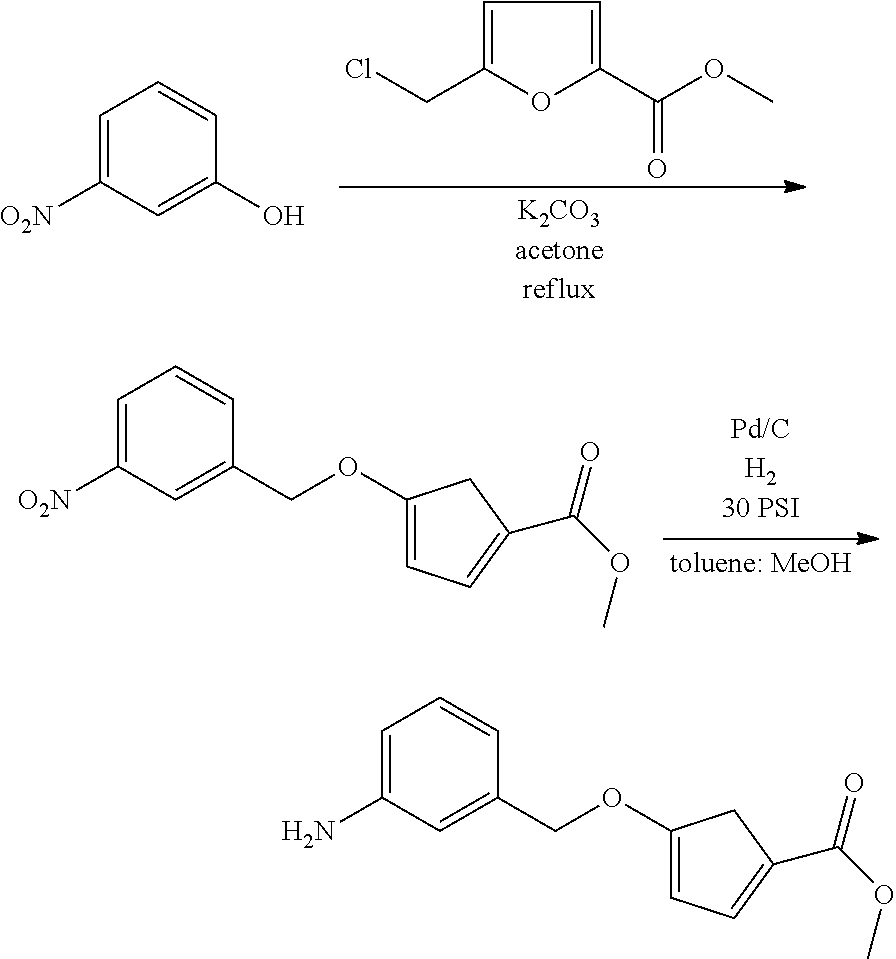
ClCC1=CC=C(C(OC)=O)O1.C1=C([O2N])C=C(O)C=C1.C1=C([O2N])C=C(COC2=CC=C(C(OC)=O)C2)C=C1.C1=C(N)C=C(COC2=CC=C(C(OC)=O)C2)C=C1
